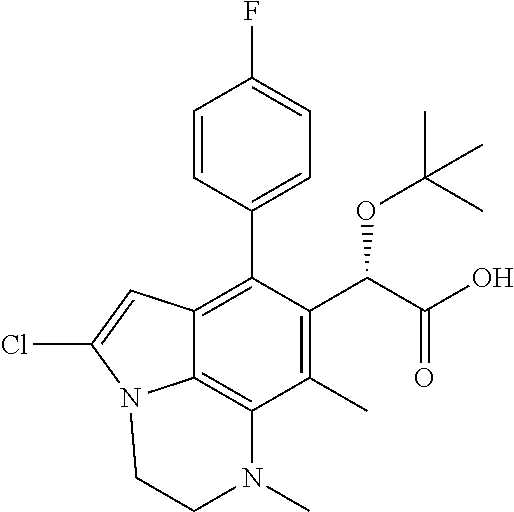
C1=CC(C2=C3C4=C(C(C)=C2C(C(=O)O)OC(C)(C)C)N(C)CCN4C(Cl)=C3)=CC=C1F
